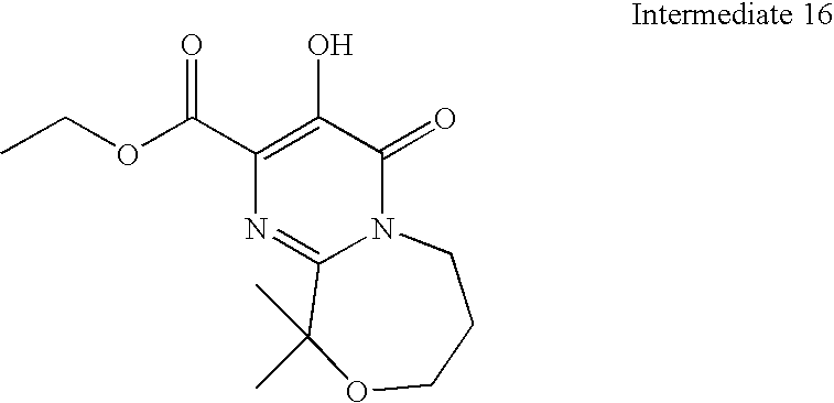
C1(C(OCC)=O)=C(O)C(=O)N2C(=N1)C(C)(C)OCCC2
